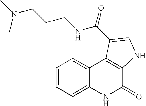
C1=CC=C2C(=C1)C1=C(C(=O)N2)NC=C1C(=O)NCCCN(C)C
